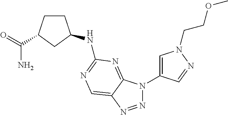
N1=NC2=CN=C(NC3CCC(C(=O)N)C3)N=C2N1C1=CN(CCOC)N=C1
